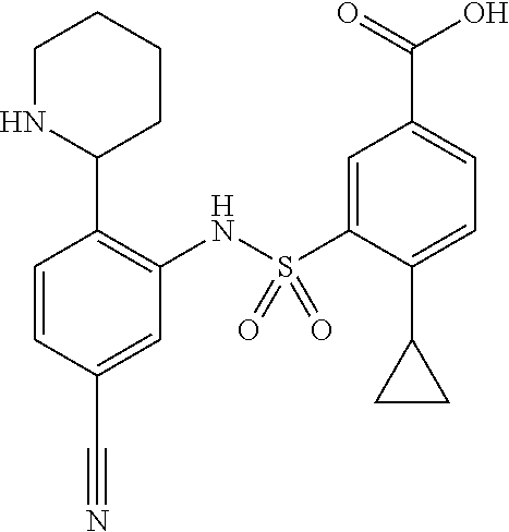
C1=CC(C#N)=CC(NS(C2=CC(C(=O)O)=CC=C2C2CC2)(=O)=O)=C1C1CCCCN1
